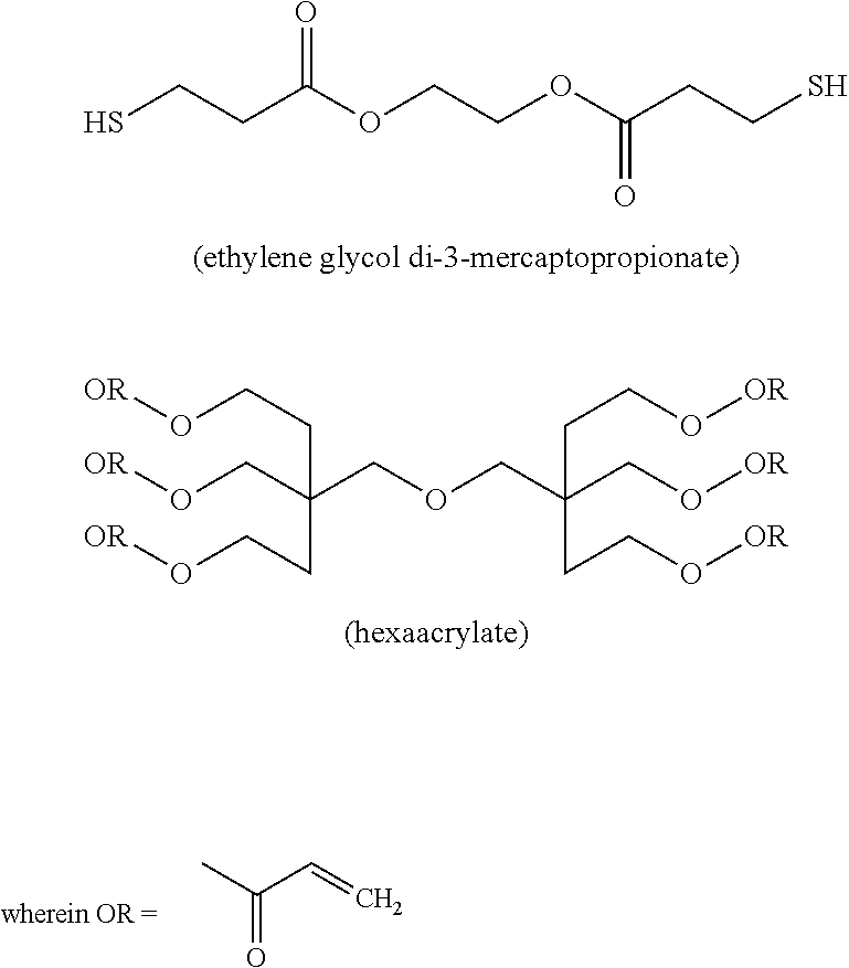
SCCC(OCCOC(CCS)=O)=O.[OR]OCCC(COCC(CCO[OR])(CO[OR])CCO[OR])(CO[OR])CCO[OR].CC(C=C)=O
